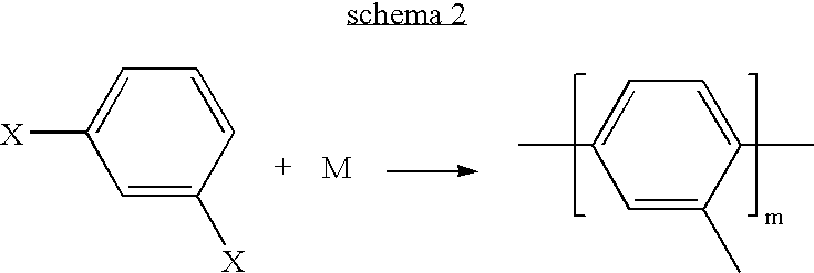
C1=C(C)C(C)=CC=C1C.C1=C([X])C=CC=C1[X]
